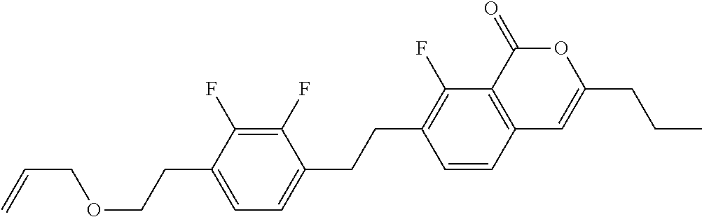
C12=C(C(=O)OC(CCC)=C1)C(F)=C(CCC1=CC=C(CCOCC=C)C(F)=C1F)C=C2
